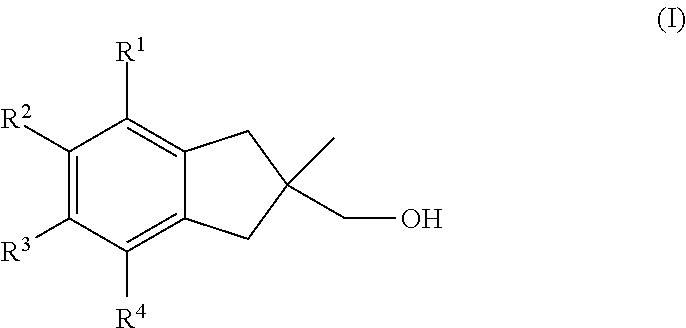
C1([R2])=C([R3])C([R4])=C2C(=C1[R1])CC(C)(CO)C2
